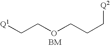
C(COCCC[Q2])[Q1].[BM]
